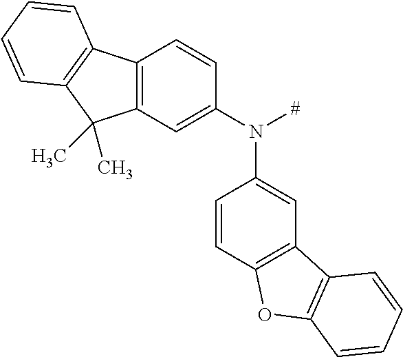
C12=C(C=C(N([#])C3=CC4=C(C=C3)OC3=C4C=CC=C3)C=C1)C(C)(C)C1=C2C=CC=C1
